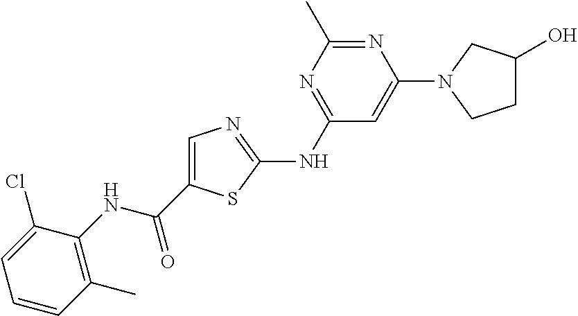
C1=C(C(NC2=C(C)C=CC=C2Cl)=O)SC(NC2=NC(C)=NC(N3CC(O)CC3)=C2)=N1
